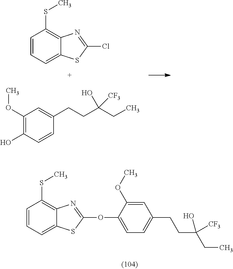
C1=CC=C2C(=C1SC)N=C(OC1=CC=C(CCC(CC)([CF3])O)C=C1OC)S2.C1=CC=C2C(=C1SC)N=C(Cl)S2.C1(OC)=C(O)C=CC(CCC(CC)([CF3])O)=C1
